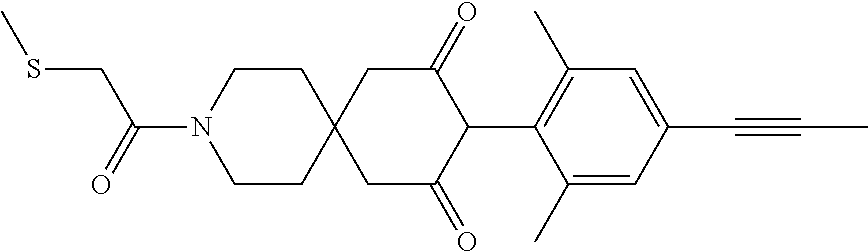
C1CN(C(=O)CSC)CCC12CC(=O)C(C1=C(C)C=C(C#CC)C=C1C)C(=O)C2
